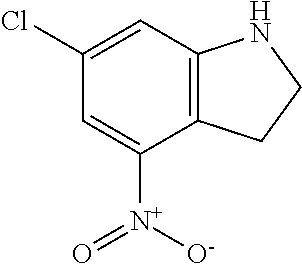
C1(Cl)=CC2=C(C([N+]([O-])=O)=C1)CCN2
